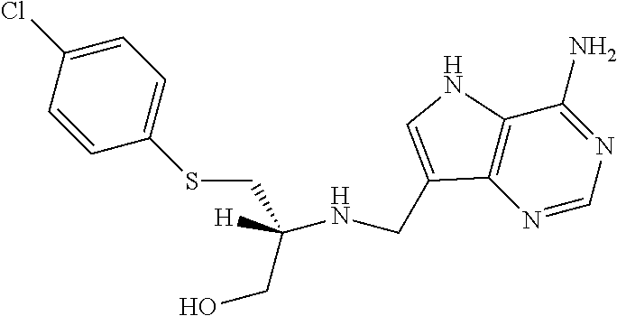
N1=CN=C(N)C2=C1C(CNC(CSC1=CC=C(Cl)C=C1)(CO)[H])=CN2
